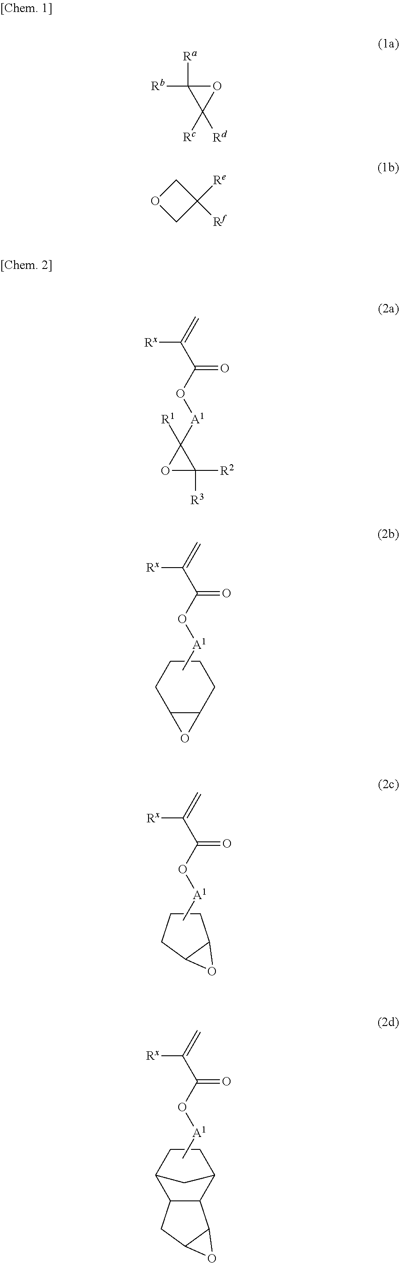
C1CCC2C(C1)O2.C(=C)(C(O[A1]C)=O)[Rx].C1CCC2C1O2.C(=C)(C(O[A1]C)=O)[Rx].C1CC2C3C(C1C2)C1C(C3)O1.C(=C)(C(O[A1]C)=O)[Rx].O1C([Rb])([Ra])C1([Rc])[Rd].C1OCC1([Re])[Rf].C(=C)(C(O[A1]C1([R1])OC1([R3])[R2])=O)[Rx]
